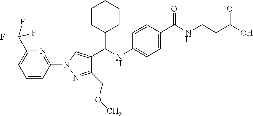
N1=C(N2N=C(COC)C(C(NC3=CC=C(C(NCCC(O)=O)=O)C=C3)C3CCCCC3)=C2)C=CC=C1C(F)(F)F
